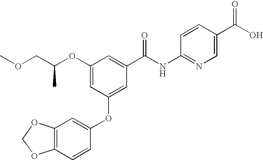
COCC(OC1=CC(OC2=CC3=C(C=C2)OCO3)=CC(C(NC2=NC=C(C(O)=O)C=C2)=O)=C1)C
